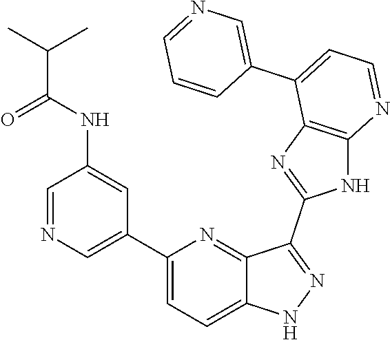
C1(C2=CN=CC(NC(=O)C(C)C)=C2)=CC=C2C(=N1)C(C1=NC3=C(N1)N=CC=C3C1=CN=CC=C1)=NN2
